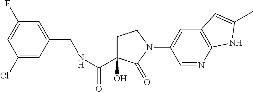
C1C(O)(C(=O)NCC2=CC(F)=CC(Cl)=C2)C(=O)N(C2=CC3=C(N=C2)NC(C)=C3)C1
